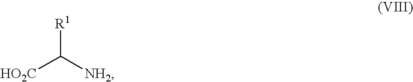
[R1]C([NH2])[HO2C]
